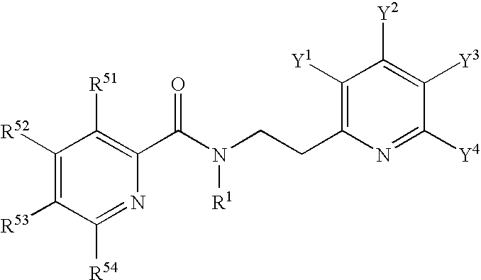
C1([R52])=C([R53])C([R54])=NC(C(N(CCC2=C([Y1])C([Y2])=C([Y3])C([Y4])=N2)[R1])=O)=C1[R51]
